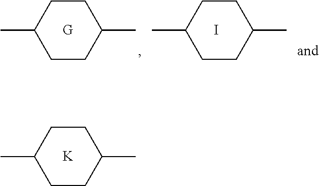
CC1CCC(C)CC1.CC1CCC(C)CC1.I.CC1CCC(C)CC1.[K]
